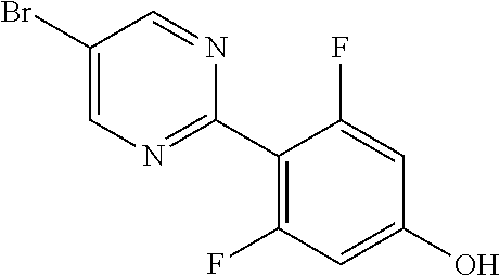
C1(Br)=CN=C(C2=C(F)C=C(O)C=C2F)N=C1
